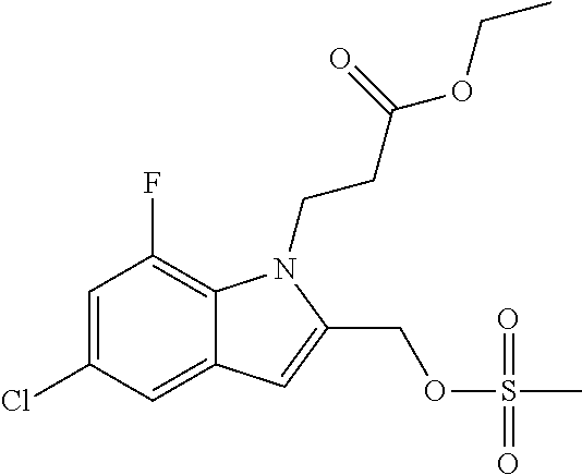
C1=C(Cl)C=C2C(=C1F)N(CCC(=O)OCC)C(COS(C)(=O)=O)=C2
